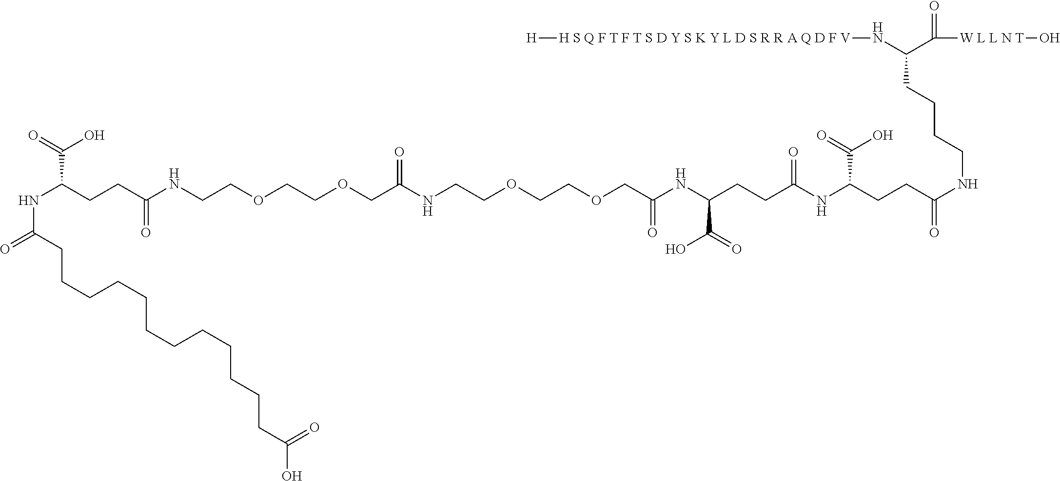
N(C(CCC(NCCOCCOCC(NCCOCCOCC(NC(CCC(=O)NC(CCC(=O)NCCCCC(C([W L L N T]O)=O)N[H S Q F T F T S D Y S K Y L D S R R A Q D F V][H])C(O)=O)C(O)=O)=O)=O)=O)C(=O)O)C(=O)CCCCCCCCCCCCC(O)=O
